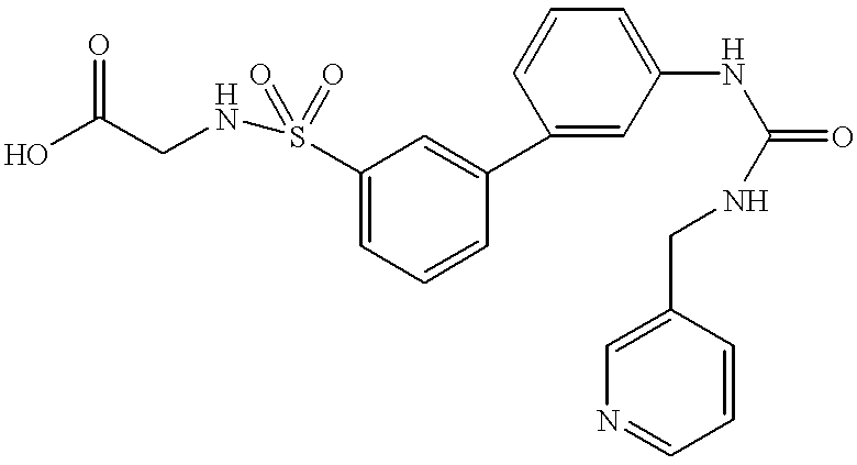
OC(CNS(=O)(=O)C1=CC=CC(C2=CC(NC(NCC3=CN=CC=C3)=O)=CC=C2)=C1)=O
